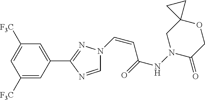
C(=CC(NN1CC2(OCC1=O)CC2)=O)N1C=NC(C2=CC([F3C])=CC([F3C])=C2)=N1
